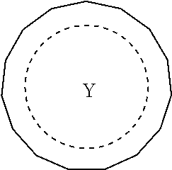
c1cccccccccccccc1.[Y]
